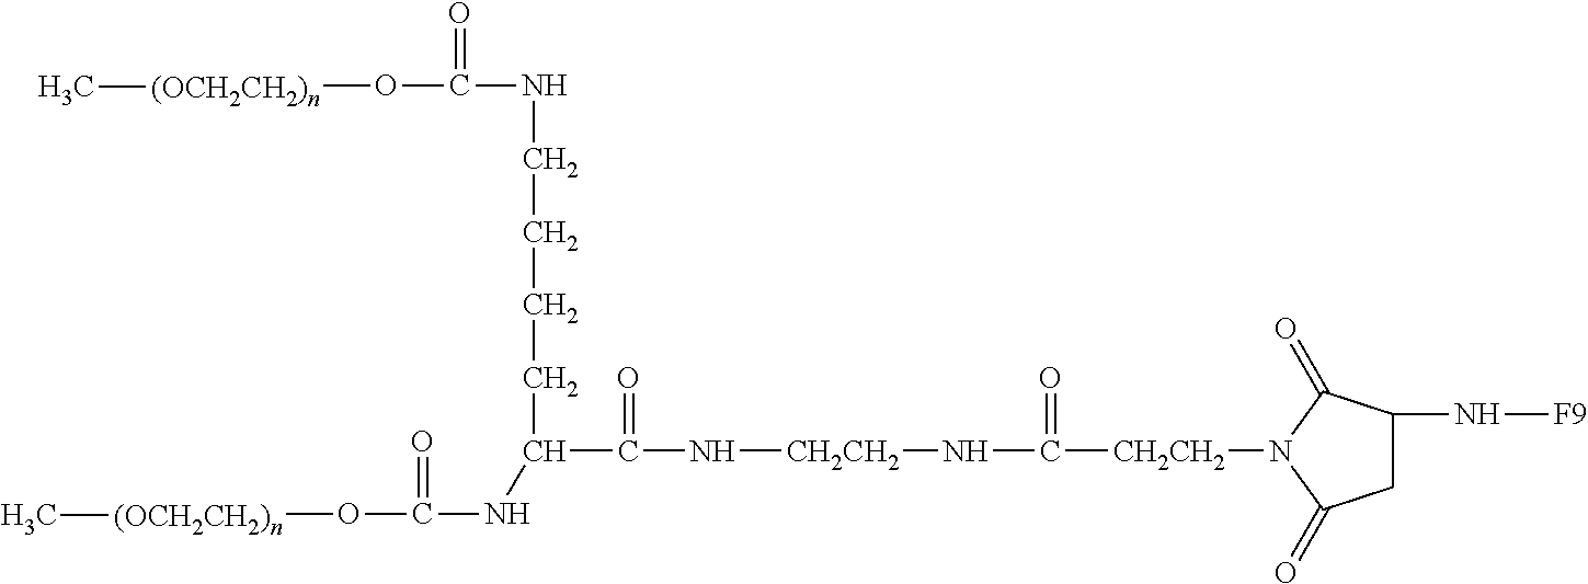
N([CH2CH2]NC([CH2CH2]N1C(=O)C(N[F9])CC1=O)=O)C(=O)C(NC(O[(OCH2CH2)n]C)=O)CCCCNC(O[(OCH2CH2)n]C)=O
